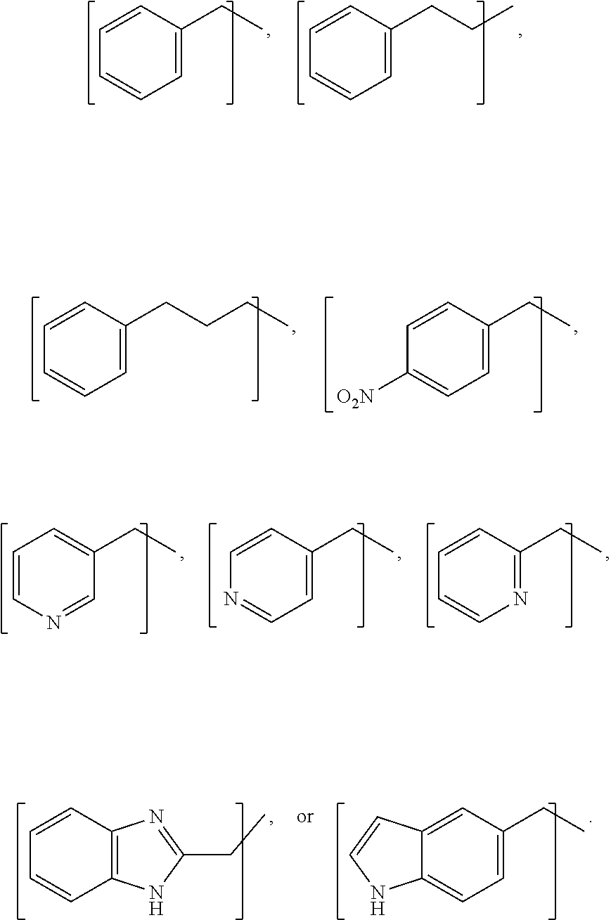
C1=C(CC)C=CC=C1.C1=C(CCC)C=CC=C1.C1=C(CCCC)C=CC=C1.C1=C(CC)C=CC([O2N])=C1.C1=C(CC)C=CN=C1.C1=NC=CC=C1CC.N1=C(CC)C=CC=C1.C12=C(NC(CC)=N1)C=CC=C2.C1(CC)=CC=C2C(=C1)C=CN2
